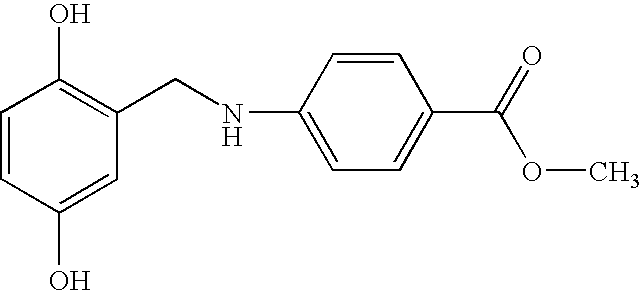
C1=CC(O)=CC(CNC2=CC=C(C(=O)OC)C=C2)=C1O
